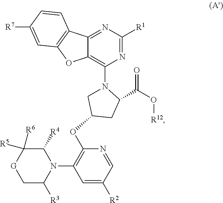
N1(C2=C3C(=NC([R1])=N2)C2=C(O3)C=C([R7])C=C2)CC(OC2=C(N3C([R4])C([R5])([R6])[G]CC3[R3])C=C([R2])C=N2)CC1C(O[R12])=O
